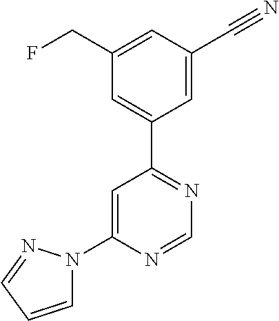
C1(N2C=CC=N2)=CC(C2=CC(CF)=CC(C#N)=C2)=NC=N1
